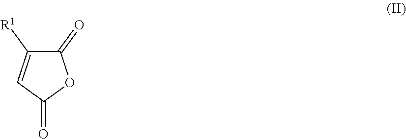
C1(=O)C([R1])=CC(=O)O1
